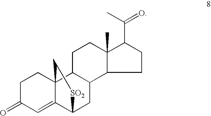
C1C(=O)C=C2C3(C1)C1C(CC2[SO2]C3)C2C(C)(CC1)C(C(C)=O)CC2
